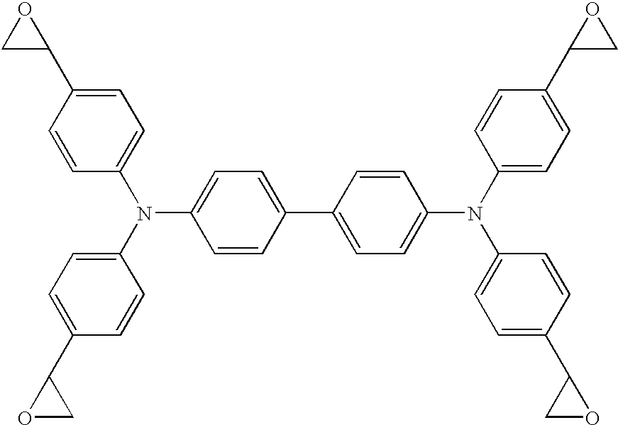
C1=CC(C2=CC=C(N(C3=CC=C(C4CO4)C=C3)C3=CC=C(C4CO4)C=C3)C=C2)=CC=C1N(C1=CC=C(C2OC2)C=C1)C1=CC=C(C2OC2)C=C1
